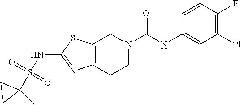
C12=C(CCN(C(NC3=CC(Cl)=C(F)C=C3)=O)C1)N=C(NS(=O)(C1(C)CC1)=O)S2
